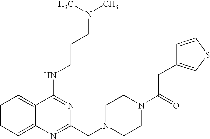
C1=CC=C2C(=C1)C(NCCCN(C)C)=NC(CN1CCN(C(CC3=CSC=C3)=O)CC1)=N2
